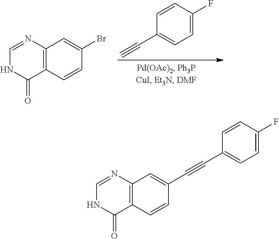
C1(C#C)=CC=C(F)C=C1.C1=NC2=C(C(=O)N1)C=CC(Br)=C2.C1=NC2=C(C(=O)N1)C=CC(C#CC1=CC=C(F)C=C1)=C2
